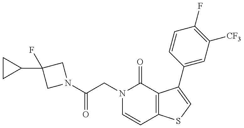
N1(C(CN2C=CC3=C(C2=O)C(C2=CC([CF3])=C(F)C=C2)=CS3)=O)CC(C2CC2)(F)C1
